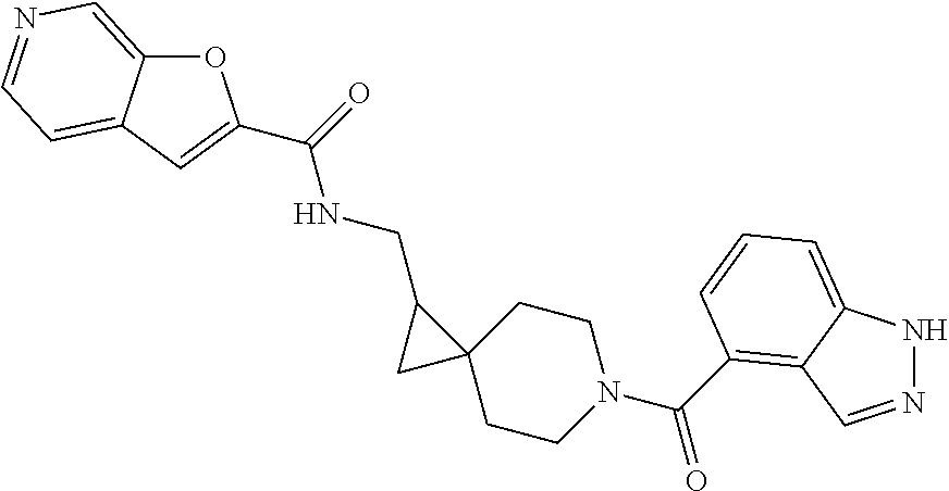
O1C2=CN=CC=C2C=C1C(=O)NCC1C2(CCN(C(=O)C3=C4C(=CC=C3)NN=C4)CC2)C1
